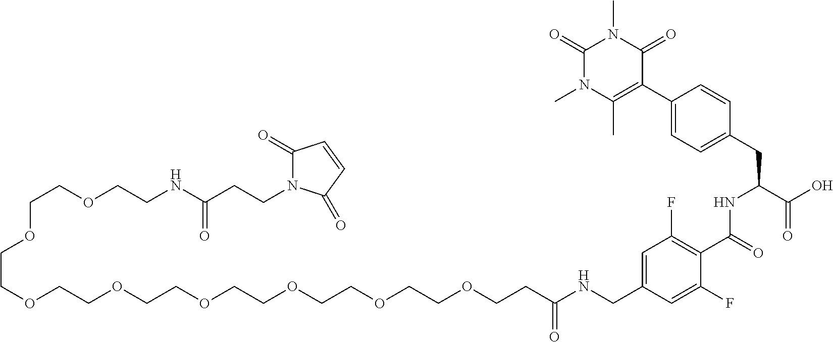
C(OCCOCCOCCOCCOCCOCCC(NCC1=CC(F)=C(C(=O)NC(C(O)=O)CC2=CC=C(C3=C(C)N(C)C(=O)N(C)C3=O)C=C2)C(F)=C1)=O)COCCOCCNC(CCN1C(=O)C=CC1=O)=O
